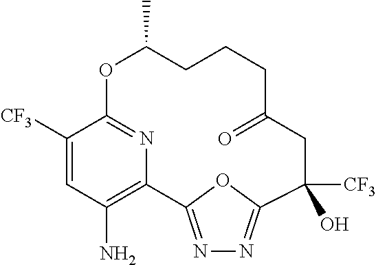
C1([CF3])=CC(N)=C2N=C1OC(C)CCCC(=O)CC([CF3])(O)C1=NN=C2O1
